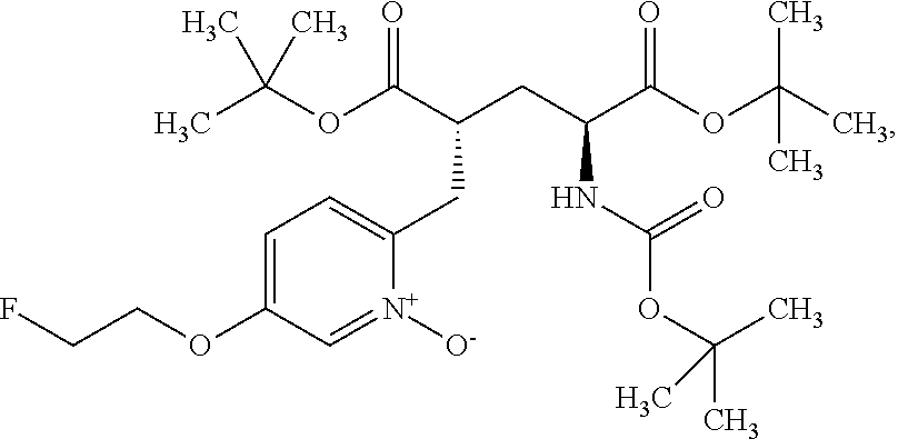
C(C(CC(C(OC(C)(C)C)=O)NC(OC(C)(C)C)=O)C(OC(C)(C)C)=O)C1=CC=C(OCCF)C=[N+]1[O-]
